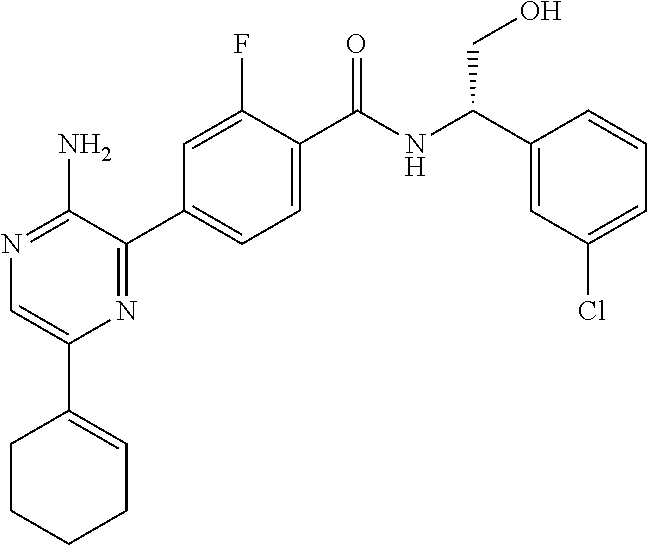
N1=C(N)C(C2=CC=C(C(NC(C3=CC(Cl)=CC=C3)CO)=O)C(F)=C2)=NC(C2=CCCCC2)=C1
